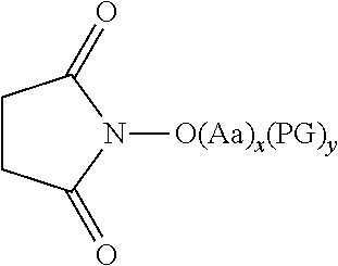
C1CC(=O)N([O(Aa)x(PG)y])C1=O
